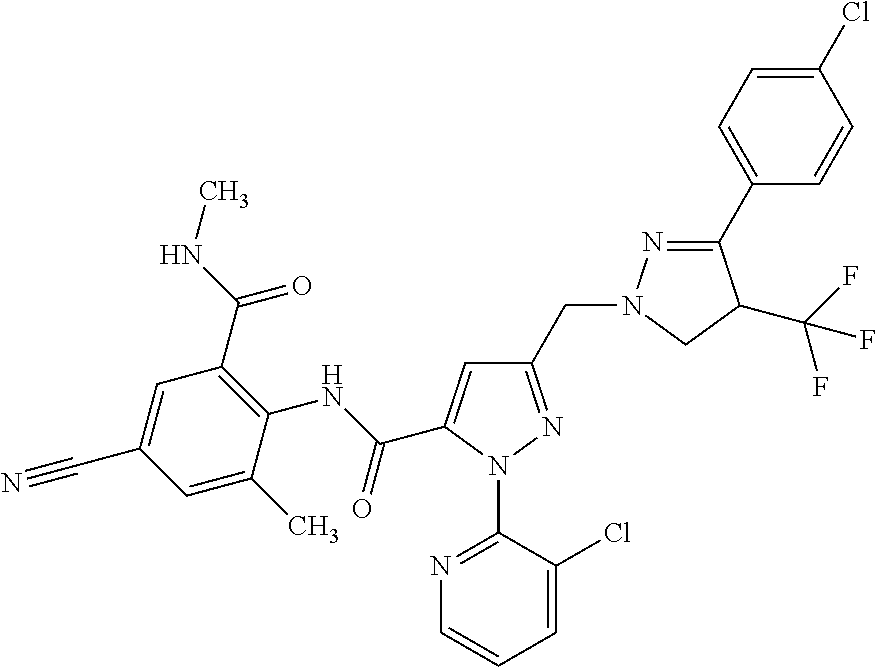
C(C1=CC(CN2N=C(C3=CC=C(Cl)C=C3)C(C(F)(F)F)C2)=NN1C1=NC=CC=C1Cl)(NC1=C(C(NC)=O)C=C(C#N)C=C1C)=O
